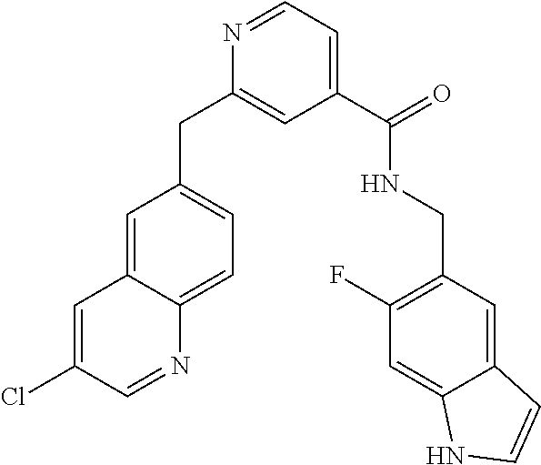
C1=C2C(=CC=C1CC1=CC(C(NCC3=C(F)C=C4C(=C3)C=CN4)=O)=CC=N1)N=CC(Cl)=C2
